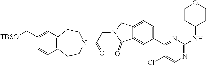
N1(C(=O)CN2C(=O)C3=CC(C4=NC(NC5CCOCC5)=NC=C4Cl)=CC=C3C2)CCC2=C(CC1)C=CC(C[TBSO])=C2
